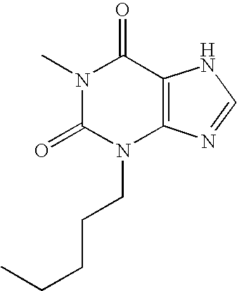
N1(C)C(=O)N(CCCCC)C2=C(C1=O)NC=N2
